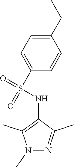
C1=C(S(=O)(=O)NC2=C(C)N(C)N=C2C)C=CC(CC)=C1
